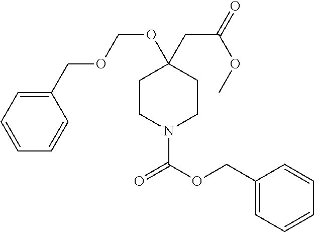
C1(COCOC2(CC(OC)=O)CCN(C(=O)OCC3=CC=CC=C3)CC2)=CC=CC=C1
